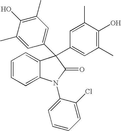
C1=CC=C2C(=C1)C(C1=CC(C)=C(O)C(C)=C1)(C1=CC(C)=C(O)C(C)=C1)C(=O)N2C1=CC=CC=C1Cl
